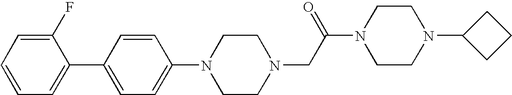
C1(F)=CC=CC=C1C1=CC=C(N2CCN(CC(N3CCN(C4CCC4)CC3)=O)CC2)C=C1
